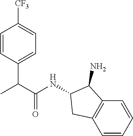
C1=CC(C(C(=O)NC2C(N)C3=C(C=CC=C3)C2)C)=CC=C1[CF3]
